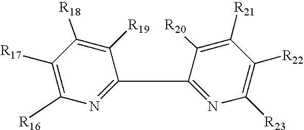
C1([R17])=C([R16])N=C(C2=NC([R23])=C([R22])C([R21])=C2[R20])C([R19])=C1[R18]
